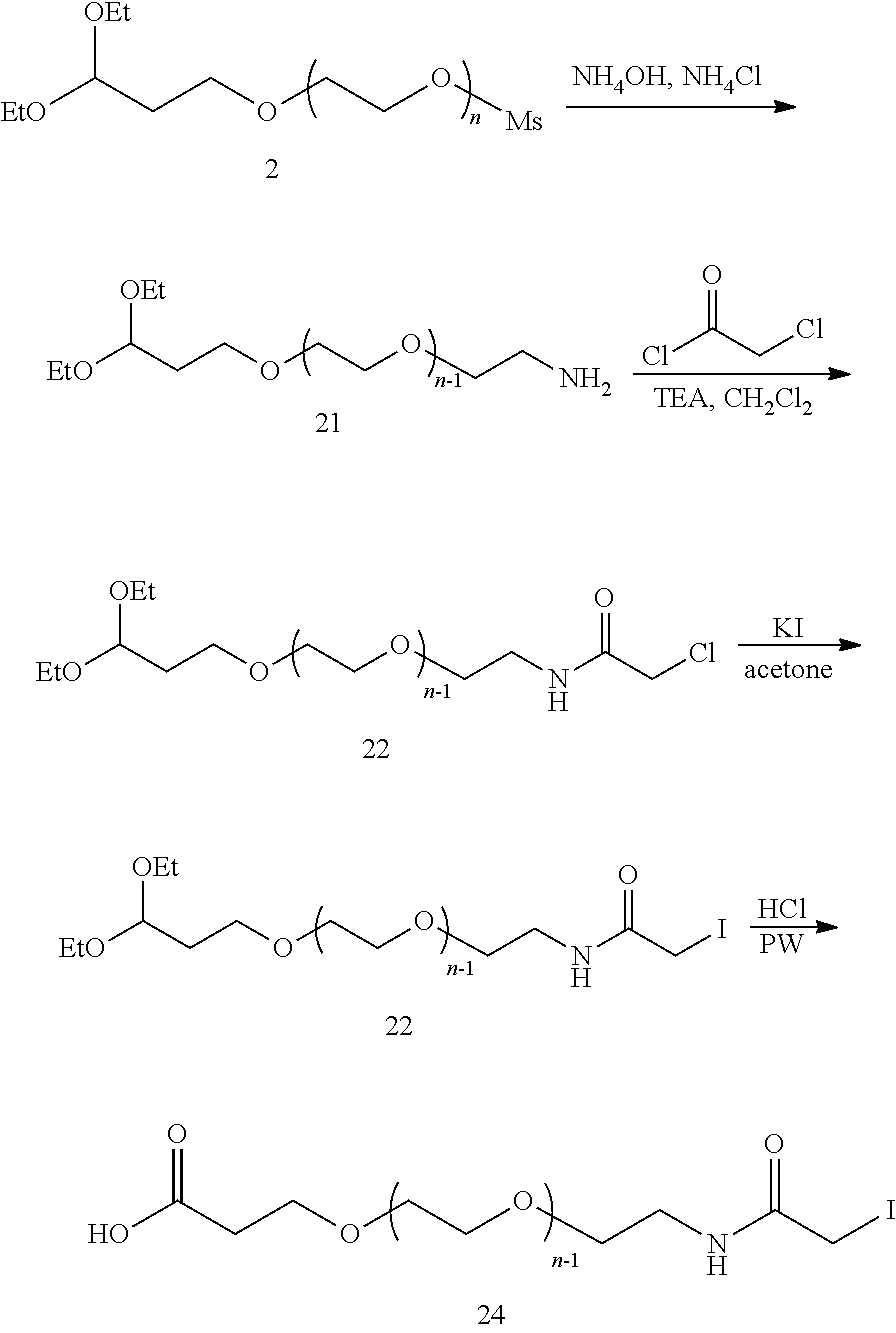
OC(CCOCCOCCNC(CI)=O)=O.[EtO]C(CCOCCO[Ms])[OEt].ClC(CCl)=O.[EtO]C(CCOCCOCCN)[OEt].[KI].[EtO]C(CCOCCOCCNC(CCl)=O)[OEt].[EtO]C(CCOCCOCCNC(CI)=O)[OEt].Cl.[PW]
